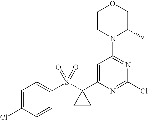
C1CN(C2=NC(Cl)=NC(C3(S(C4=CC=C(Cl)C=C4)(=O)=O)CC3)=C2)C(C)CO1
